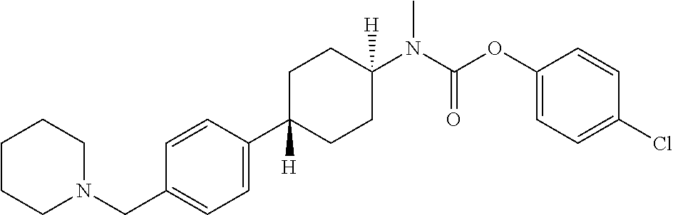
C1CCN(CC2=CC=C(C3([H])CCC(N(C(OC4=CC=C(Cl)C=C4)=O)C)([H])CC3)C=C2)CC1
